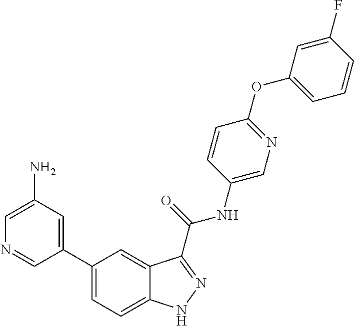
C1(N)=CN=CC(C2=CC=C3C(=C2)C(C(NC2=CN=C(OC4=CC=CC(F)=C4)C=C2)=O)=NN3)=C1
